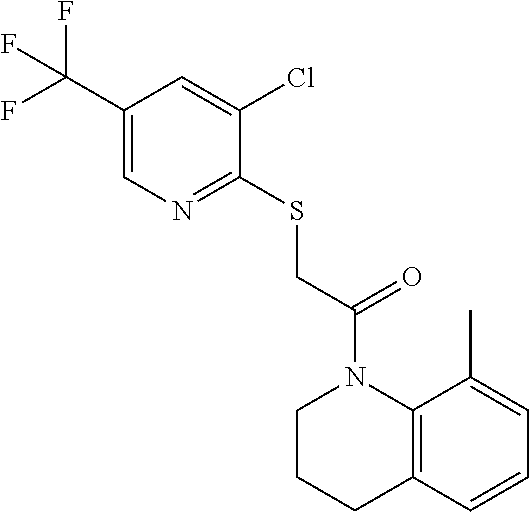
C1(SCC(N2CCCC3=C2C(C)=CC=C3)=O)=NC=C(C(F)(F)F)C=C1Cl
